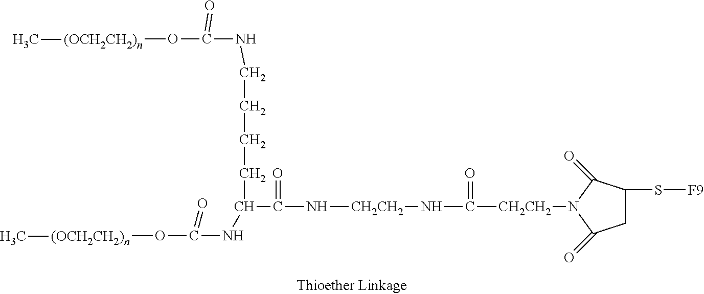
C(N[CH2CH2]NC([CH2CH2]N1C(=O)CC(S[F9])C1=O)=O)(=O)C(CCCCNC(O[(OCH2CH2)n]C)=O)NC(O[(OCH2CH2)n]C)=O
